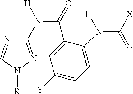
C1(N(C(C2=CC([Y])=CC=C2N(C([X])=O)[H])=O)[H])=NN([R])C=N1
